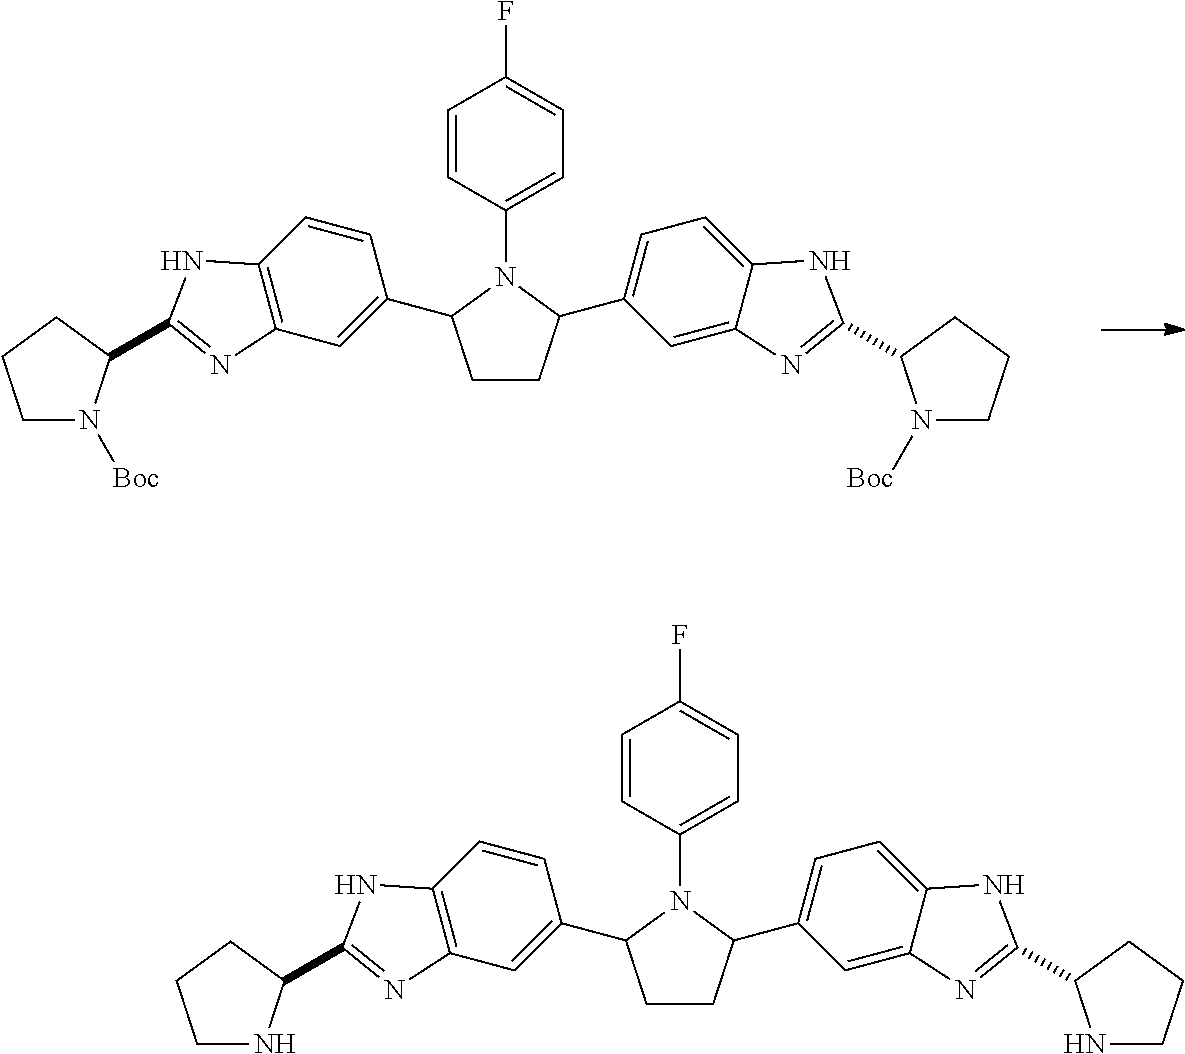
C1CC(C2=CC=C3C(=C2)N=C(C2N([Boc])CCC2)N3)N(C2=CC=C(F)C=C2)C1C1=CC2=C(C=C1)NC(C1N([Boc])CCC1)=N2.C1CC(C2=CC=C3C(=C2)N=C(C2NCCC2)N3)N(C2=CC=C(F)C=C2)C1C1=CC2=C(C=C1)NC(C1NCCC1)=N2
